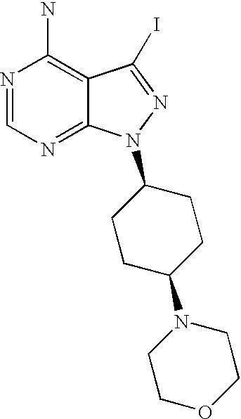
N1=CN=C2C(=C1N)C(I)=NN2C1CCC(N2CCOCC2)CC1
